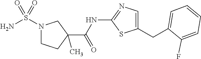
N1(S(N)(=O)=O)CCC(C(=O)NC2=NC=C(CC3=CC=CC=C3F)S2)(C)C1
